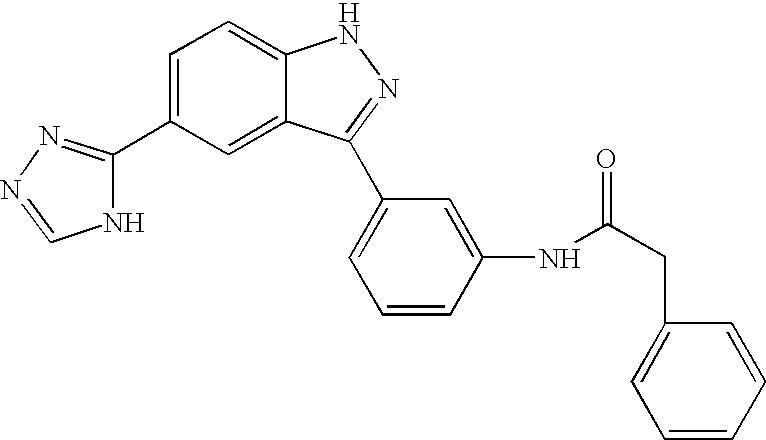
C1(C2=NN=CN2)=CC=C2C(=C1)C(C1=CC=CC(NC(CC3=CC=CC=C3)=O)=C1)=NN2
